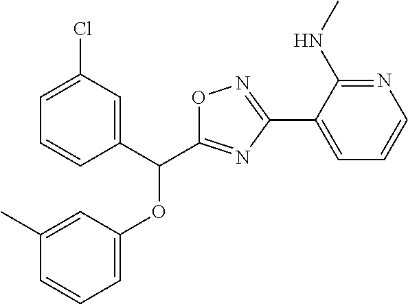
C1(C)=CC(OC(C2=CC(Cl)=CC=C2)C2=NC(C3=CC=CN=C3NC)=NO2)=CC=C1
